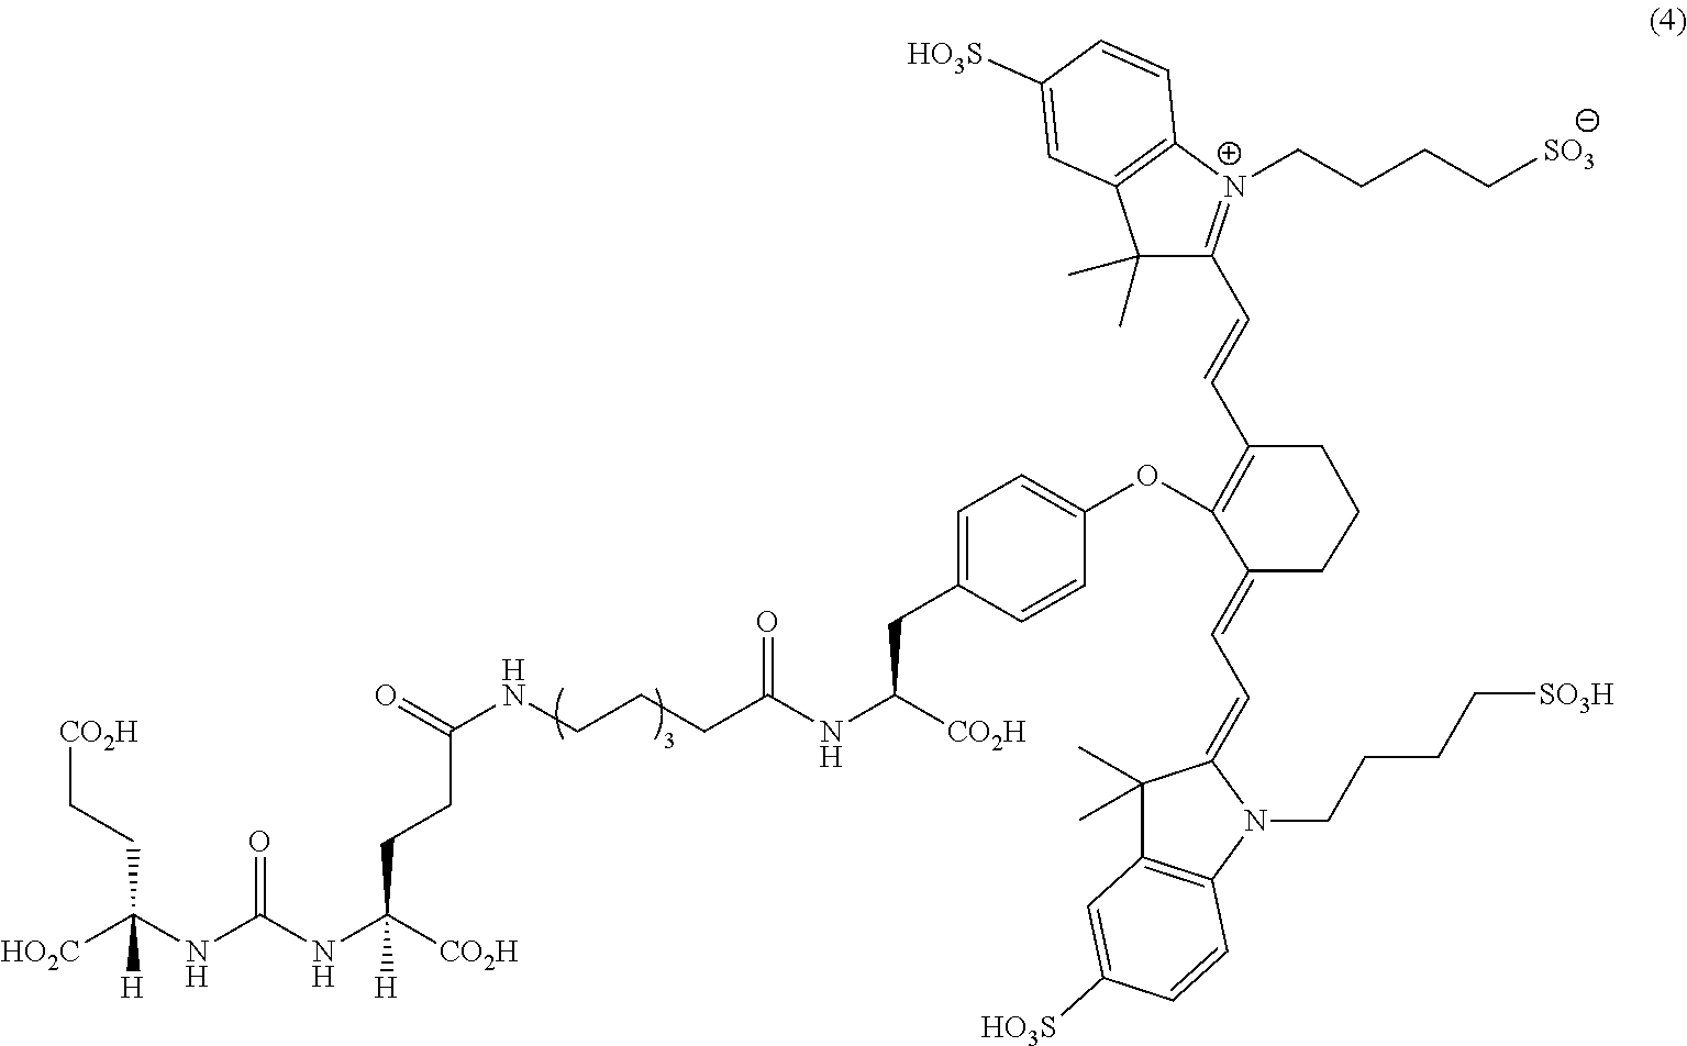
C1(C)(C)C(C=CC2=C(OC3=CC=C(CC(NC(CCCNC(CCC(NC(NC(CC[CO2H])([HO2C])[H])=O)([CO2H])[H])=O)=O)[CO2H])C=C3)C(=CC=C3C(C)(C)C4=C(N3CCCC[SO3H])C=CC([HO3S])=C4)CCC2)=[N+](CCCC[SO3])C2=C1C=C([HO3S])C=C2
